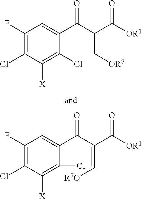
C1(F)=C(Cl)C([X])=C(Cl)C(C(C(C([OR1])=O)=C[OR7])=O)=C1.C1(F)=C(Cl)C([X])=C(Cl)C(C(C(C([OR1])=O)=C[R7O])=O)=C1
